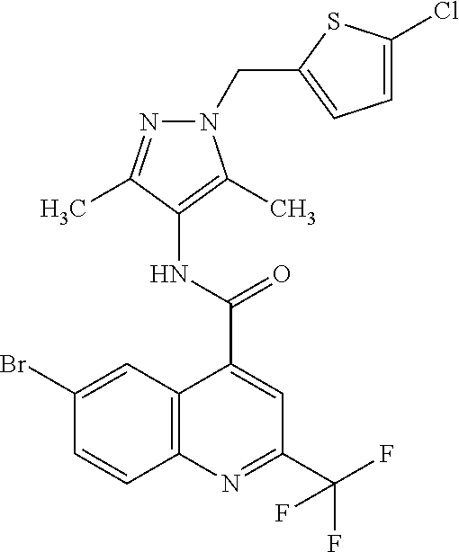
C12=C(N=C(C(F)(F)F)C=C1C(NC1=C(C)N(CC3=CC=C(Cl)S3)N=C1C)=O)C=CC(Br)=C2
